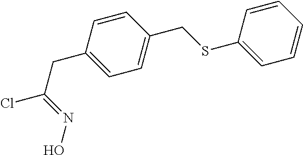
C1=CC(CC(Cl)=NO)=CC=C1CSC1=CC=CC=C1
